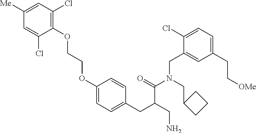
C1(OCCOC2=CC=C(CC(CN)C(=O)N(CC3=CC(CC[OMe])=CC=C3Cl)CC3CCC3)C=C2)=C(Cl)C=C([Me])C=C1Cl
